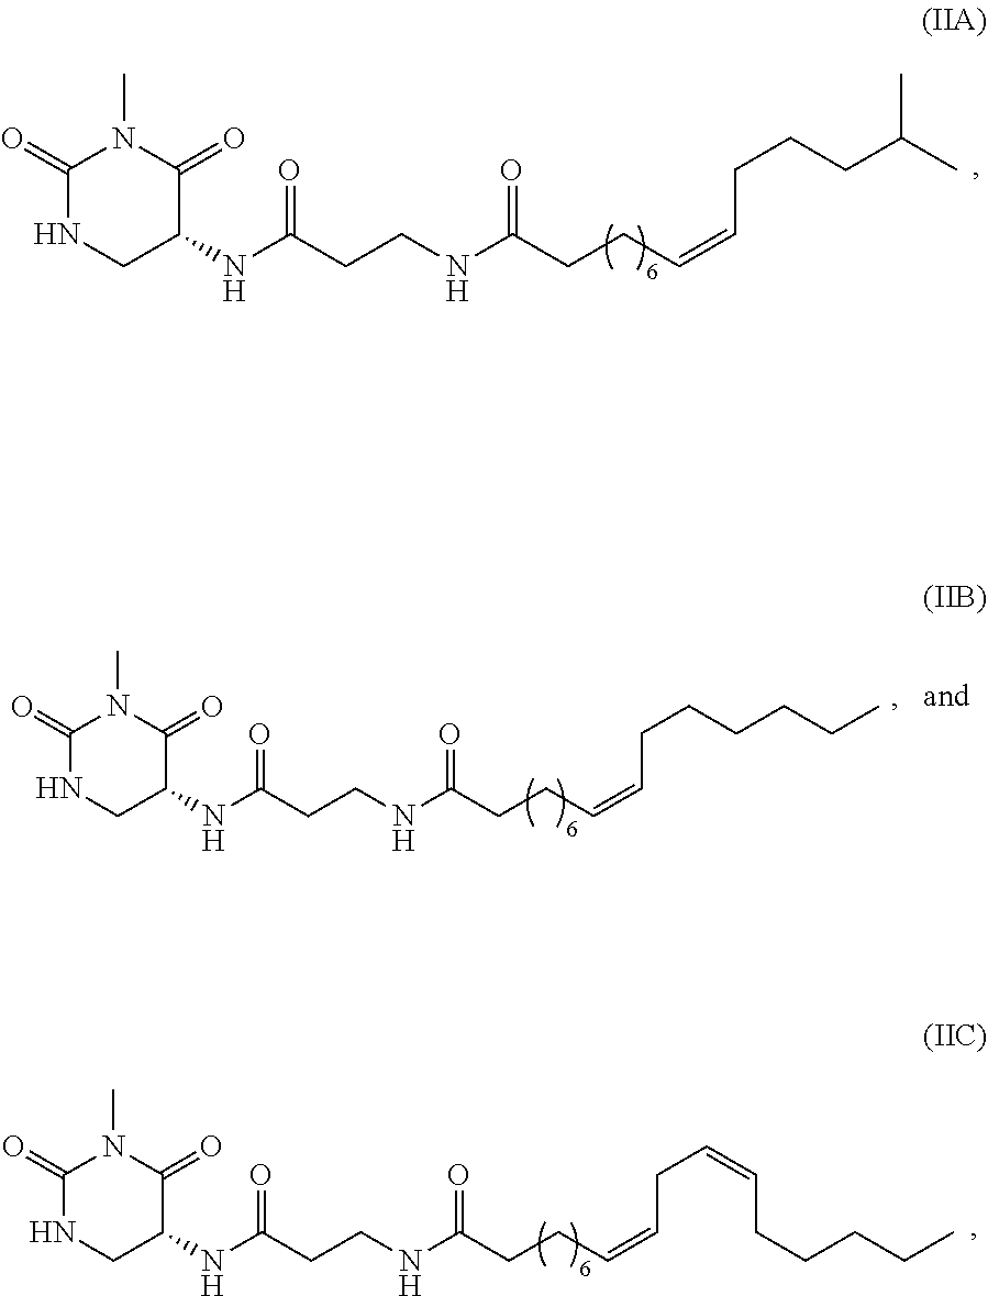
C1(=O)NCC(NC(CCNC(CCC=CCCCC(C)C)=O)=O)C(=O)N1C.C1(=O)NCC(NC(CCNC(CCC=CCC=CCCCCC)=O)=O)C(=O)N1C.C1(=O)NCC(NC(CCNC(CCC=CCCCCCC)=O)=O)C(=O)N1C
